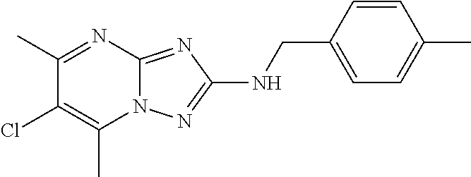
C1(C)=NC2=NC(NCC3=CC=C(C)C=C3)=NN2C(C)=C1Cl
